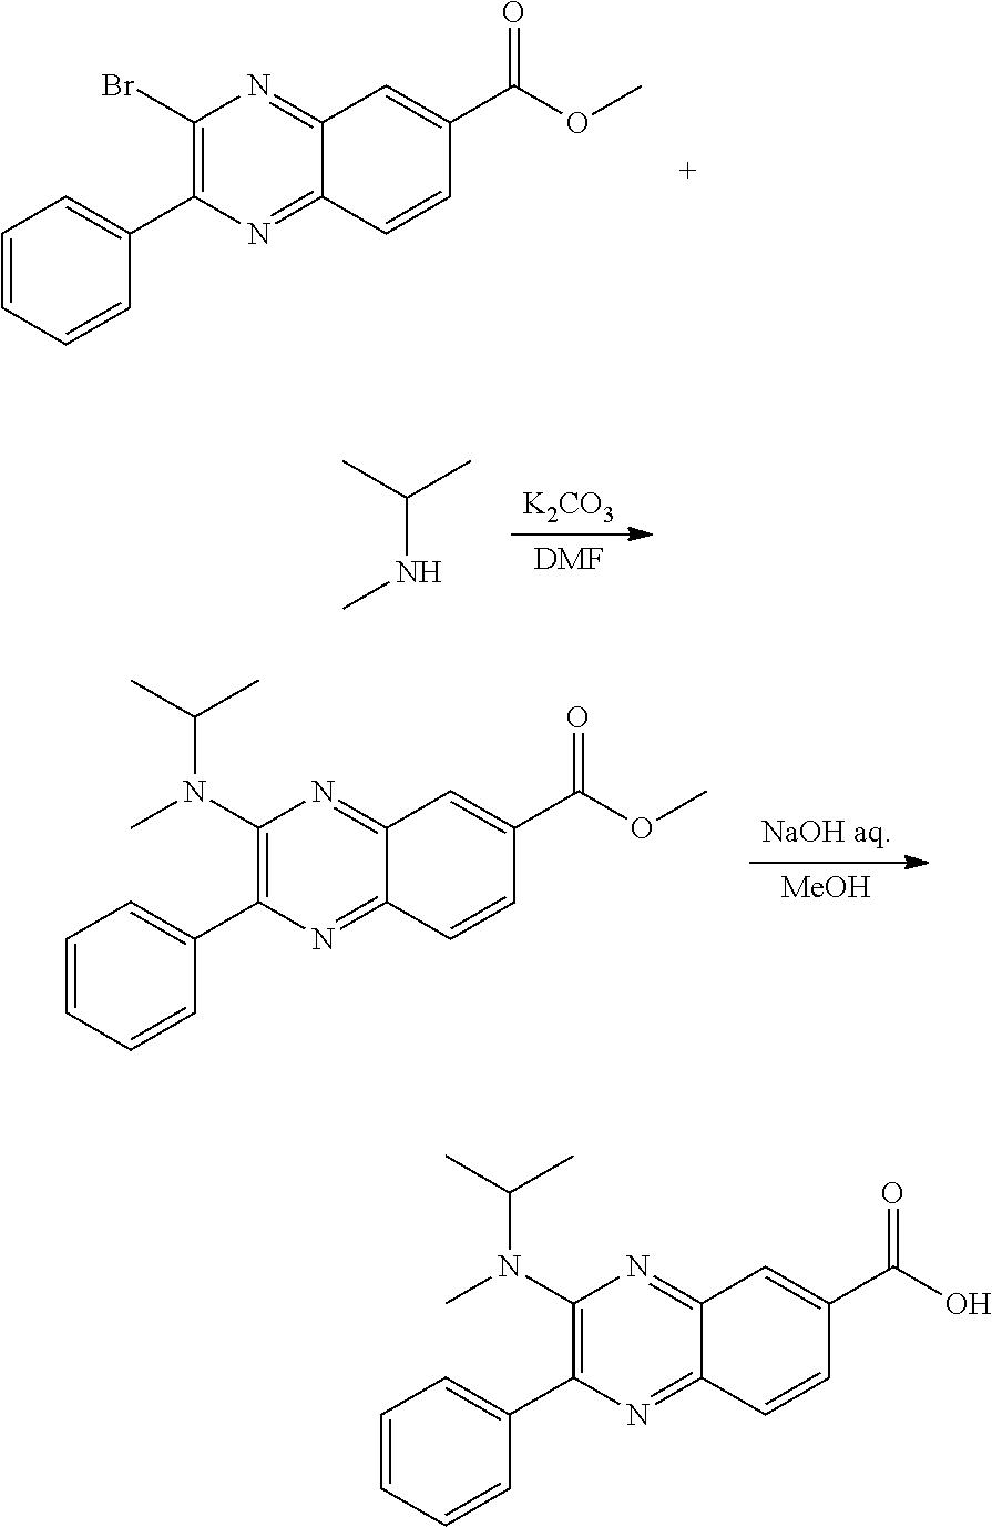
C1(Br)=C(C2=CC=CC=C2)N=C2C(=N1)C=C(C(=O)OC)C=C2.[K2CO3].[DMF].C(NC)(C)C.[NaOH aq].[MeOH].C1(N(C(C)C)C)=C(C2=CC=CC=C2)N=C2C(=N1)C=C(C(=O)OC)C=C2.C1(N(C(C)C)C)=C(C2=CC=CC=C2)N=C2C(=N1)C=C(C(=O)O)C=C2
